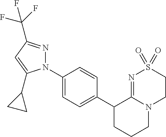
C1(N2N=C(C(F)(F)F)C=C2C2CC2)=CC=C(C2CCCN3C2=NS(=O)(=O)CC3)C=C1
